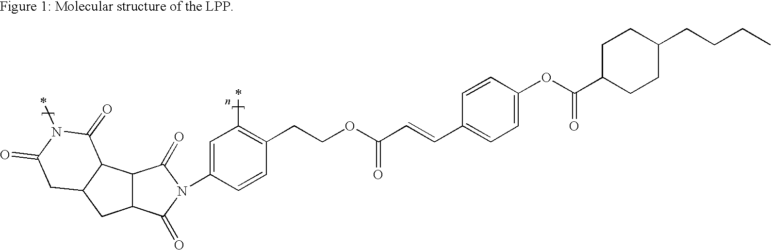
C12C(C(=O)N(C3=CC(C)=C(CCOC(C=CC4=CC=C(OC(C5CCC(CCCC)CC5)=O)C=C4)=O)C=C3)C1=O)CC1C2C(=O)N(C)C(=O)C1
